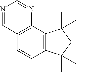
C12=C(C3=C(C=C1)C(C)(C)C(C)C3(C)C)N=CN=C2
